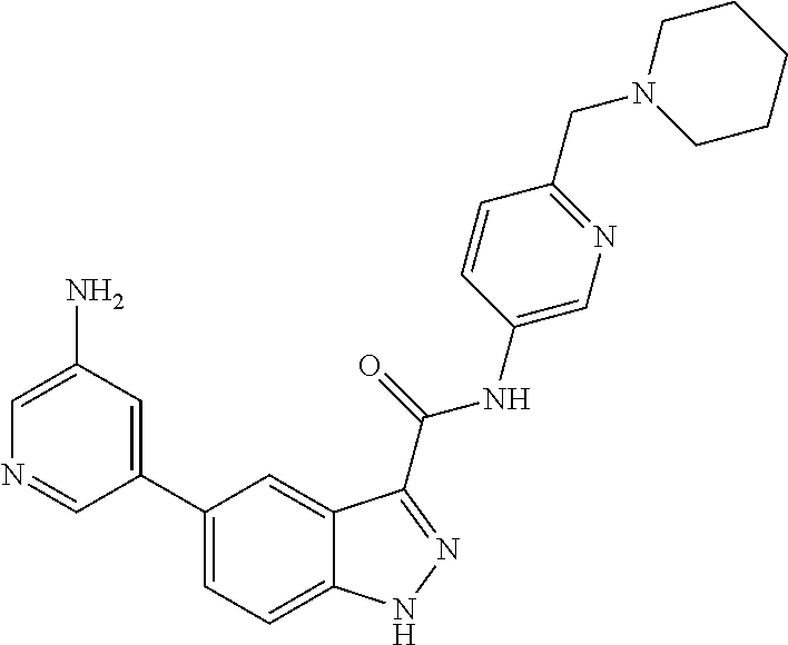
C1(N)=CN=CC(C2=CC=C3C(=C2)C(C(NC2=CN=C(CN4CCCCC4)C=C2)=O)=NN3)=C1
